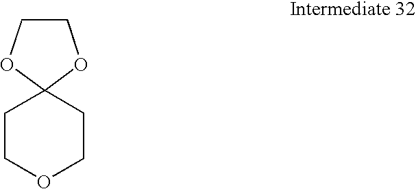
C1COC2(O1)CCOCC2
